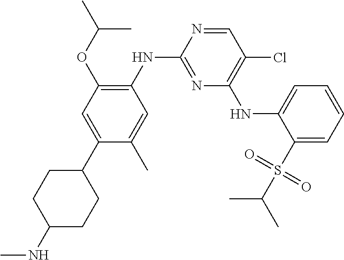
C1=NC(NC2=C(OC(C)C)C=C(C3CCC(NC)CC3)C(C)=C2)=NC(NC2=CC=CC=C2S(C(C)C)(=O)=O)=C1Cl
